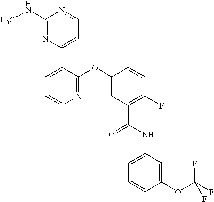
N1=C(OC2=CC(C(NC3=CC=CC(OC(F)(F)F)=C3)=O)=C(F)C=C2)C(C2=CC=NC(NC)=N2)=CC=C1
